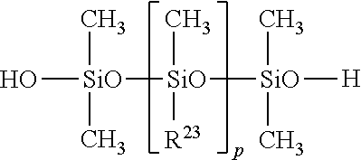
O[SiO](C)(C)[SiO]([SiO]([H])(C)C)(C)[R23]
